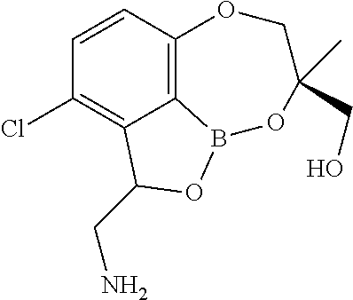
C1=CC2=C3C(=C1Cl)C(CN)OB3OC(CO)(C)CO2
